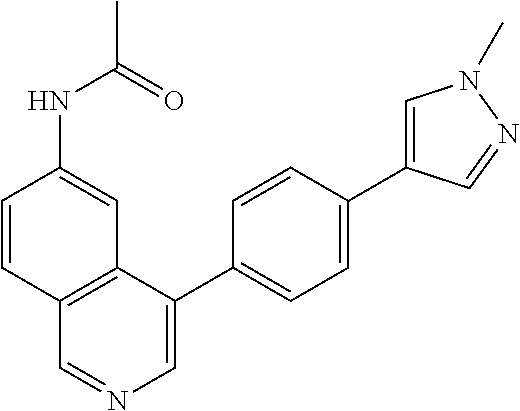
C1=CC(NC(C)=O)=CC2=C1C=NC=C2C1=CC=C(C2=CN(C)N=C2)C=C1
